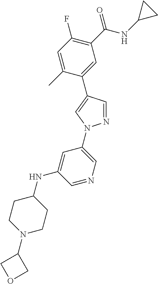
C1=C(C)C(C2=CN(C3=CN=CC(NC4CCN(C5COC5)CC4)=C3)N=C2)=CC(C(NC2CC2)=O)=C1F
